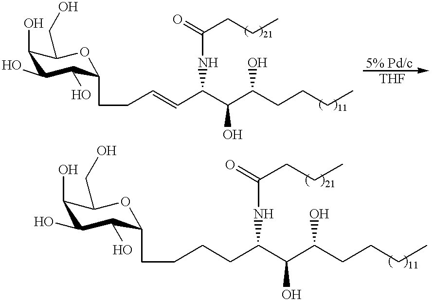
C1(O)C(O)C(O)C(CCC=CC(C(C(CCCC)O)O)NC(=O)CCC)OC1CO.C1(O)C(O)C(O)C(CCCCC(C(C(CCCC)O)O)NC(=O)CCC)OC1CO
